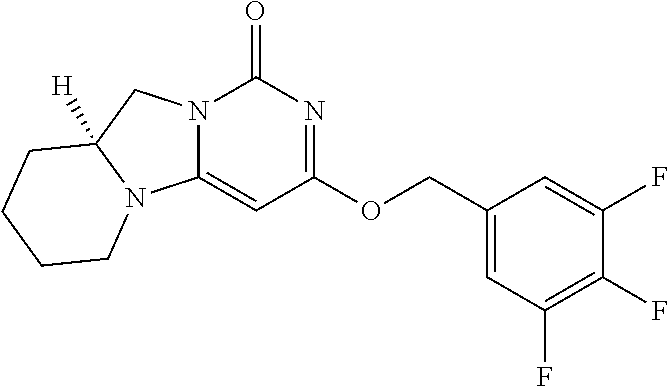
N12C(=CC(OCC3=CC(F)=C(F)C(F)=C3)=NC1=O)N1C([H])(C2)CCCC1
